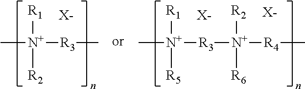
[R1][N+]([R2])([R3]C)C.[X-].[R1][N+]([R5])([R3][N+]([R4]C)([R2])[R6])C.[X-].[X-]
